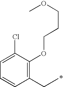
C1(CC)=C(OCCCOC)C(Cl)=CC=C1
